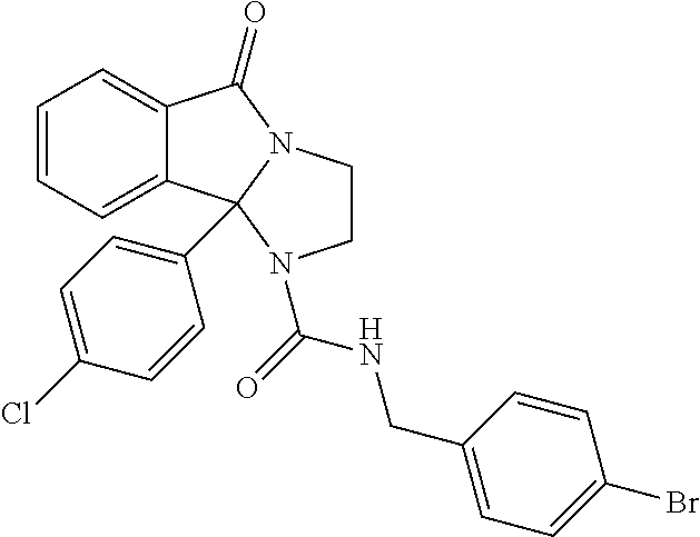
C1=CC=C2C(=C1)C1(C3=CC=C(Cl)C=C3)N(C2=O)CCN1C(=O)NCC1=CC=C(Br)C=C1
